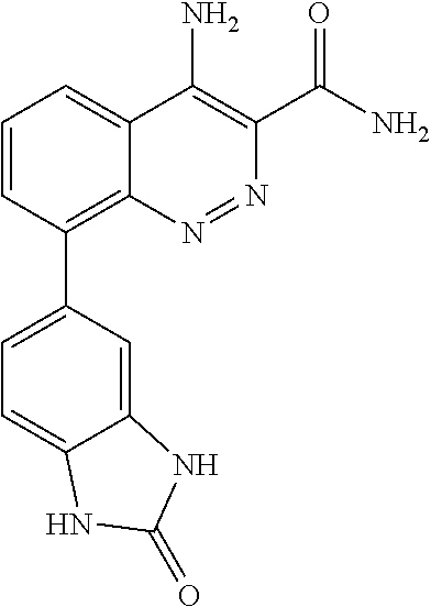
C1=CC(C2=CC=C3C(=C2)NC(=O)N3)=C2C(=C1)C(N)=C(C(N)=O)N=N2
